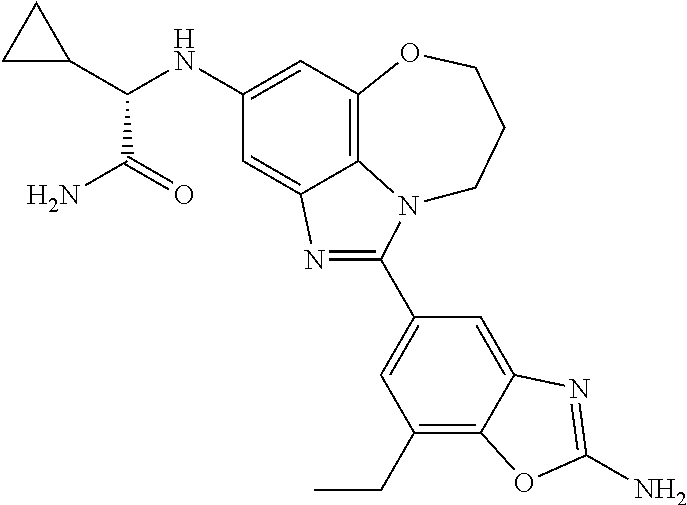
C1(NC(C(N)=O)C2CC2)=CC2=C3C(=C1)N=C(C1=CC(CC)=C4C(=C1)N=C(N)O4)N3CCCO2
